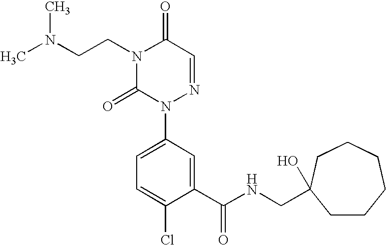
N1(CCN(C)C)C(=O)N(C2=CC=C(Cl)C(C(NCC3(O)CCCCCC3)=O)=C2)N=CC1=O
